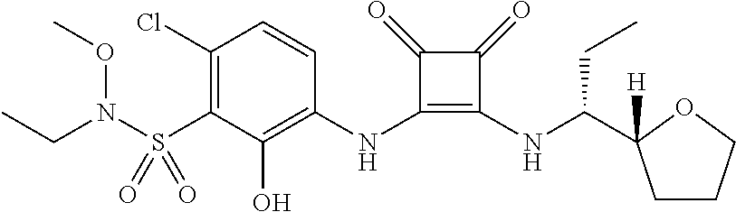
C1(S(=O)(=O)N(OC)CC)=C(Cl)C=CC(NC2=C(NC(CC)C3([H])CCCO3)C(=O)C2=O)=C1O
